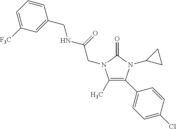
C1(C)=C(C2=CC=C(Cl)C=C2)N(C2CC2)C(=O)N1CC(=O)NCC1=CC([F3C])=CC=C1
